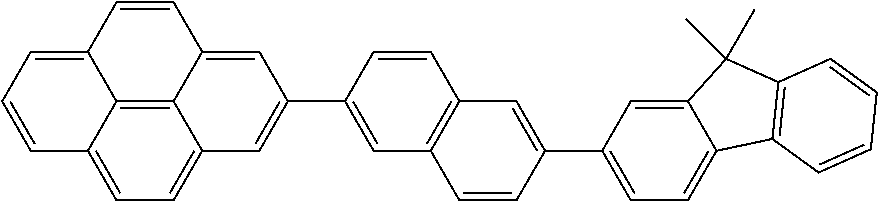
C12=C3C4=CC(C5=CC6=C(C=C5)C=C(C5=CC=C7C(=C5)C(C)(C)C5=C7C=CC=C5)C=C6)=CC3=CC=C1C=CC=C2C=C4
